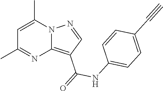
C1=C(C)N2C(=C(C(=O)NC3=CC=C(C#C)C=C3)C=N2)N=C1C
